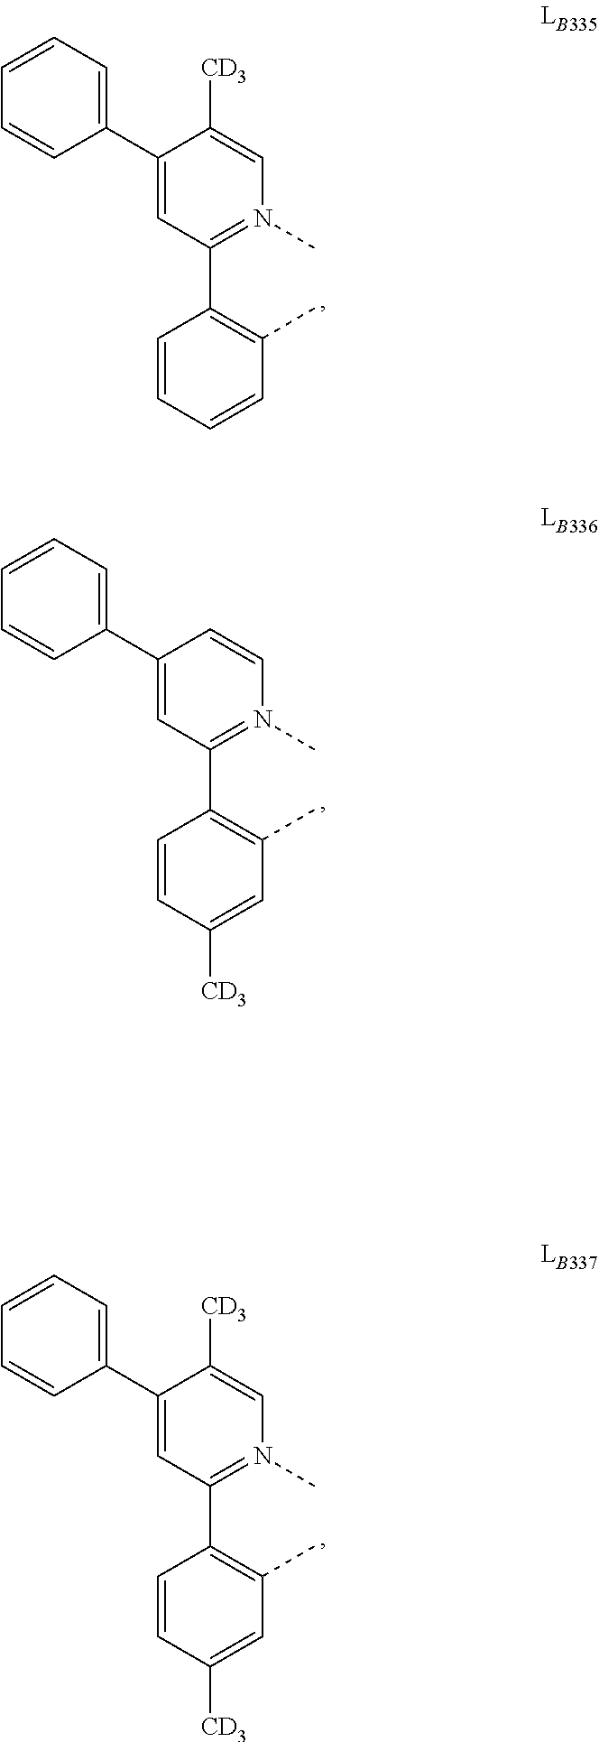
C1(C2=CC=CC=C2)=CC(C2=C(C)C=CC=C2)=N(C)C=C1[CD3].C1(C2=CC=CC=C2)=CC(C2=C(C)C=C([CD3])C=C2)=N(C)C=C1.C1(C2=CC=CC=C2)=CC(C2=C(C)C=C([CD3])C=C2)=N(C)C=C1[CD3]
